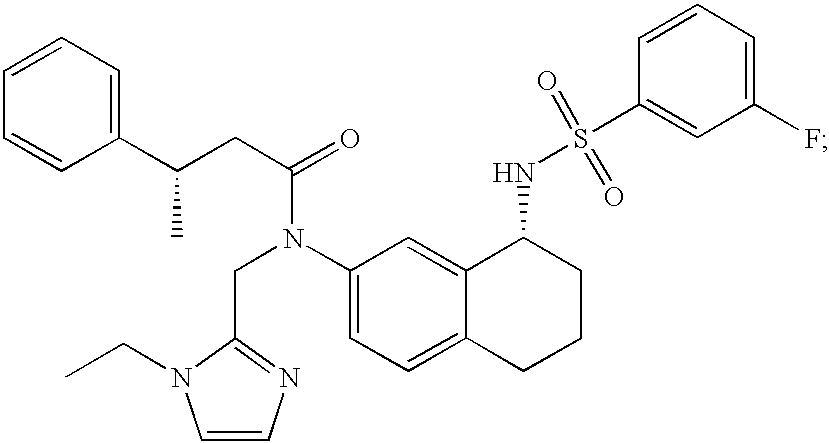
C1(C(CC(=O)N(C2=CC=C3C(=C2)C(NS(=O)(=O)C2=CC(F)=CC=C2)CCC3)CC2=NC=CN2CC)C)=CC=CC=C1
